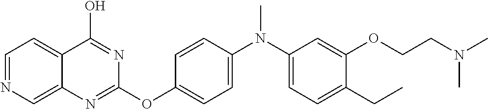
C1=NC=C2C(=C1)C(O)=NC(OC1=CC=C(N(C)C3=CC=C(CC)C(OCCN(C)C)=C3)C=C1)=N2
